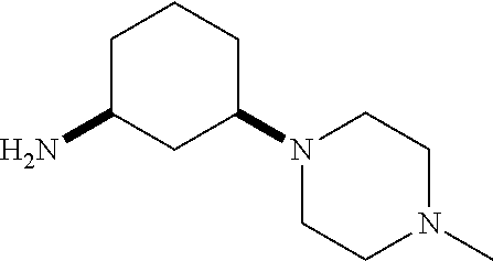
C1C(N)CC(N2CCN(C)CC2)CC1
